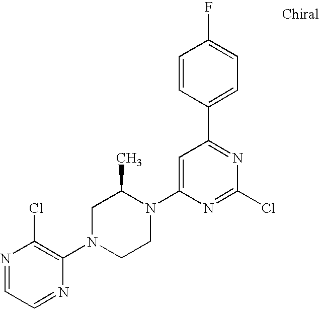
N1=CC=NC(N2CCN(C3=CC(C4=CC=C(F)C=C4)=NC(Cl)=N3)C(C)C2)=C1Cl
